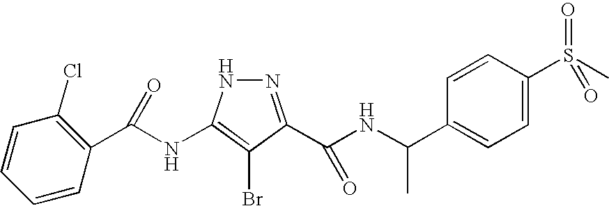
N1=C(C(NC(C2=CC=C(S(C)(=O)=O)C=C2)C)=O)C(Br)=C(NC(C2=C(Cl)C=CC=C2)=O)N1
